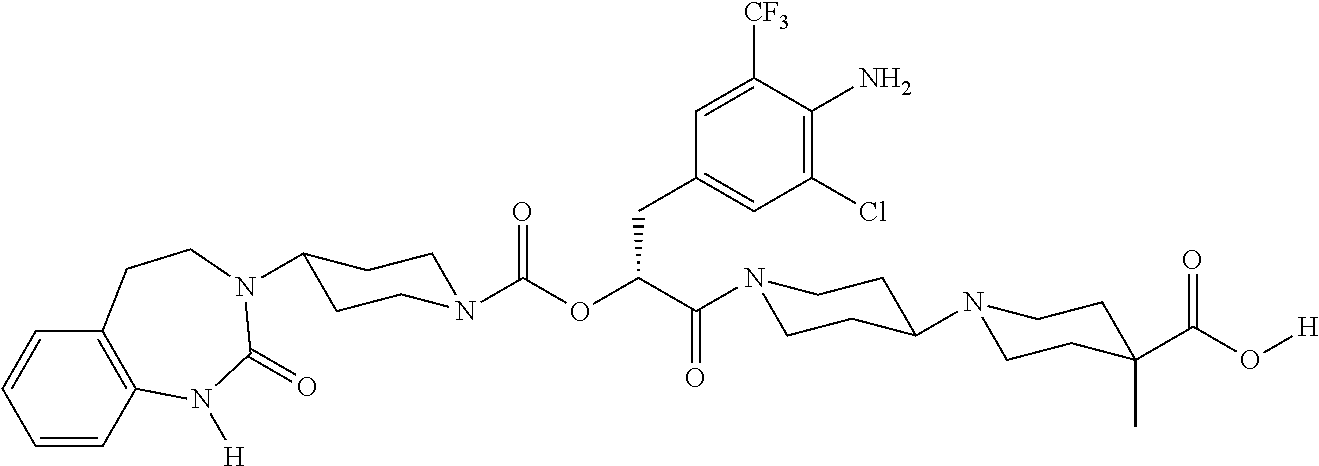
C1=CC2=C(C=C1)CCN(C1CCN(C(OC(C(=O)N3CCC(N4CCC(C(O[H])=O)(C)CC4)CC3)CC3=CC(Cl)=C(N)C([CF3])=C3)=O)CC1)C(=O)N2[H]
